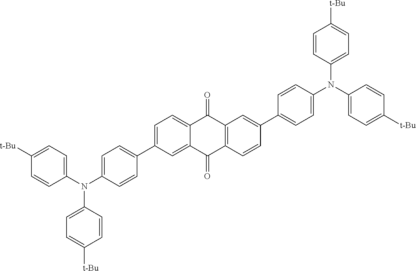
C1=CC(N(C2=CC=C(C3=CC=C4C(=C3)C(=O)C3=C(C4=O)C=C(C4=CC=C(N(C5=CC=C([t-Bu])C=C5)C5=CC=C([t-Bu])C=C5)C=C4)C=C3)C=C2)C2=CC=C([t-Bu])C=C2)=CC=C1[t-Bu]
